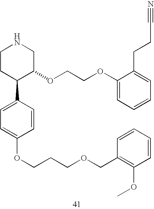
C1CC(C2=CC=C(OCCCOCC3=C(OC)C=CC=C3)C=C2)C(OCCOC2=CC=CC=C2CCC#N)CN1
